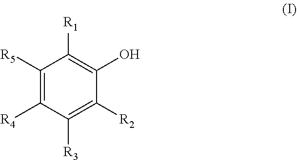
C1([R5])=C([R4])C([R3])=C([R2])C(O)=C1[R1]
